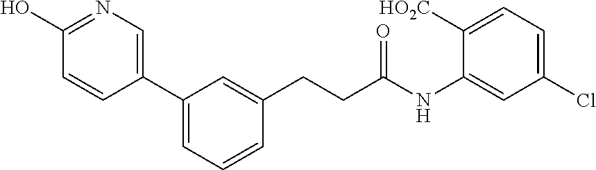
C1(C2=CC=CC(CCC(NC3=CC(Cl)=CC=C3[HO2C])=O)=C2)=CN=C(O)C=C1
